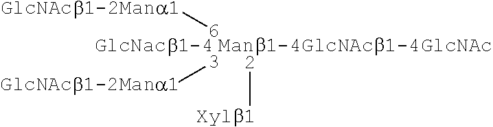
[Manb1-4GlcNAcb1-4GlcNAc].[2][Xylb1].[3][GlcNAcb1-2Mana1].[6][GlcNAcb1-2Mana1].[GlcNacb1-4]
